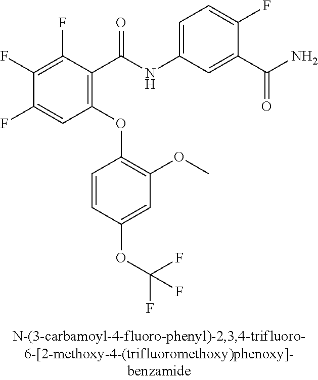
C1(F)=C(F)C(C(NC2=CC=C(F)C(C(N)=O)=C2)=O)=C(OC2=C(OC)C=C(OC(F)(F)F)C=C2)C=C1F
